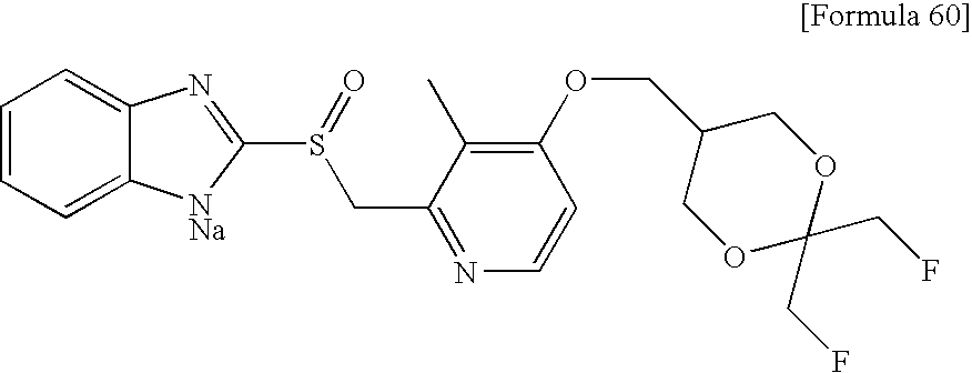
C1(OCC2COC(CF)(CF)OC2)=C(C)C(CS(C2=NC3=CC=CC=C3[NNa]2)=O)=NC=C1
